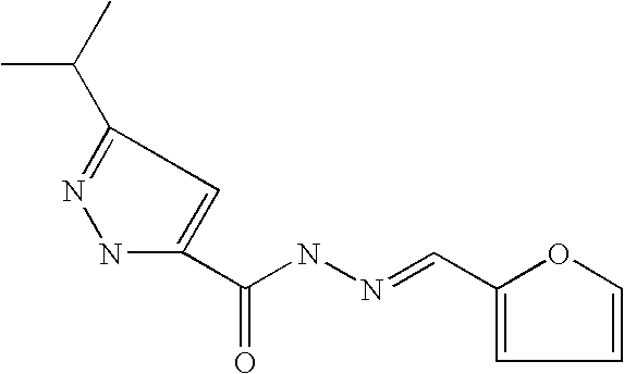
C1=COC(C=NNC(=O)C2=CC(C(C)C)=NN2)=C1
